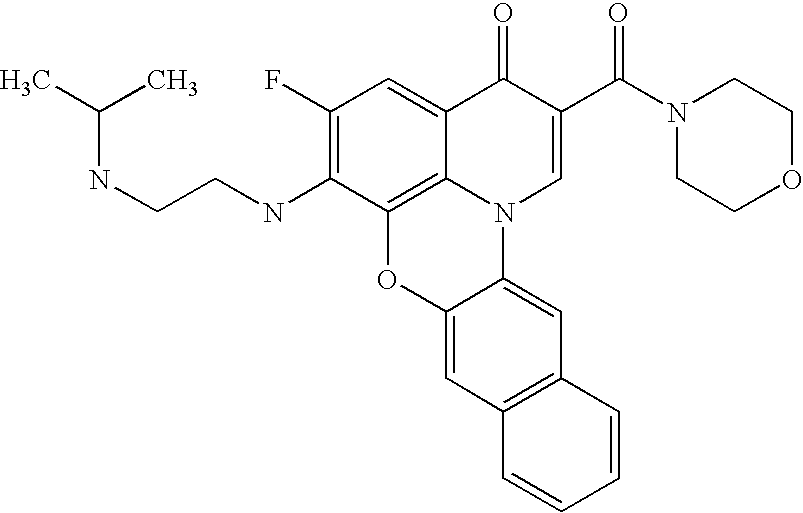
C1(F)=C(NCCNC(C)C)C2=C3C(=C1)C(=O)C(C(N1CCOCC1)=O)=CN3C1=CC3=C(C=C1O2)C=CC=C3
